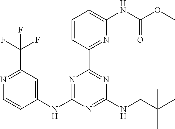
N1=C(C(F)(F)F)C=C(NC2=NC(C3=NC(NC(OC)=O)=CC=C3)=NC(NCC(C)(C)C)=N2)C=C1
